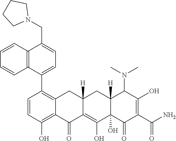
C1=CC(O)=C2C(=C1C1=CC=C(CN3CCCC3)C3=C1C=CC=C3)CC1([H])C(=C(O)C3(O)C([H])(C1)C(N(C)C)C(O)=C(C(N)=O)C3=O)C2=O
